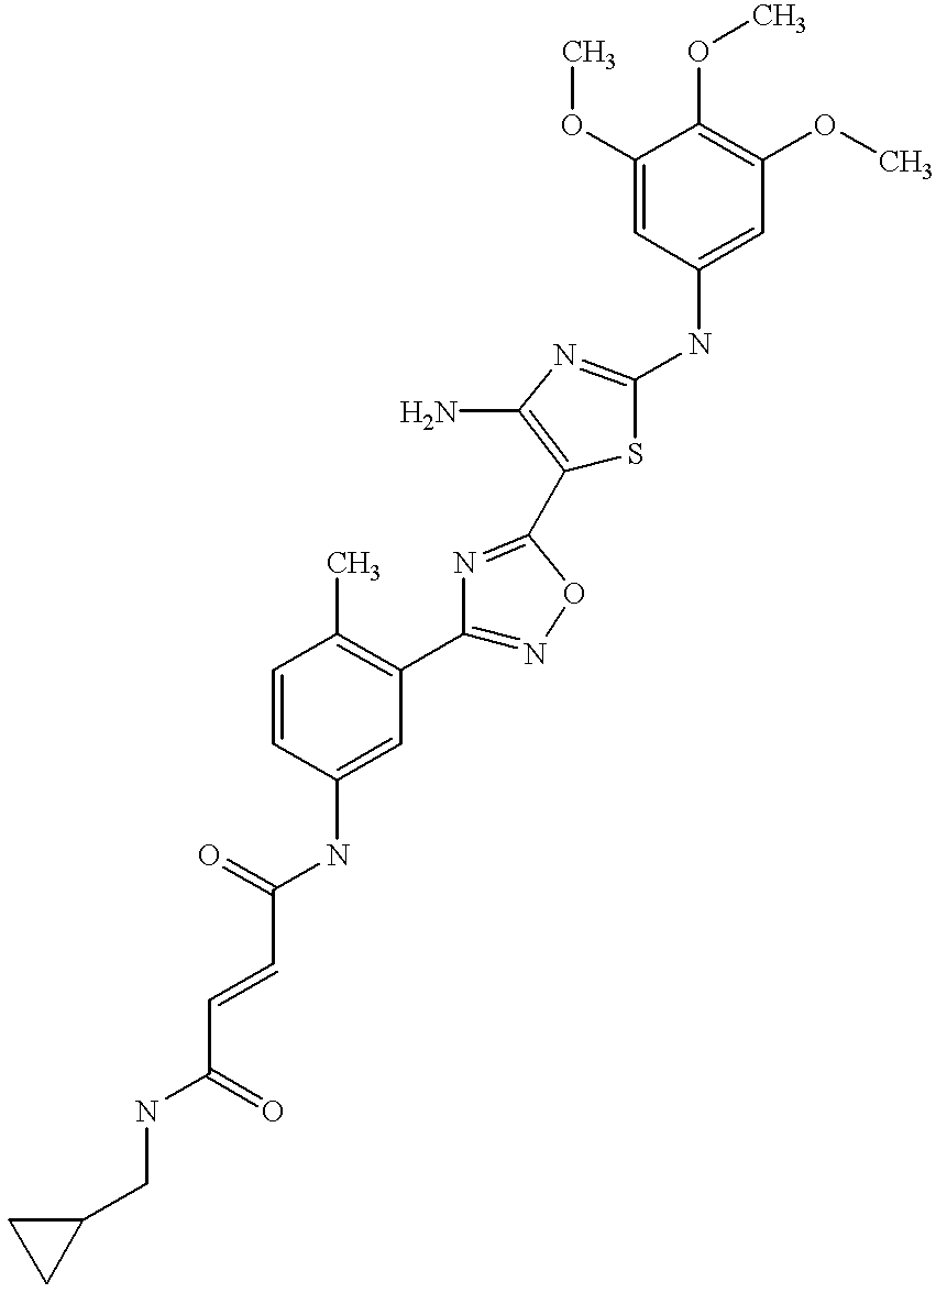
C(C(=O)NC1=CC(C2=NOC(C3=C(N)N=C(NC4=CC(OC)=C(OC)C(OC)=C4)S3)=N2)=C(C)C=C1)=CC(NCC1CC1)=O
